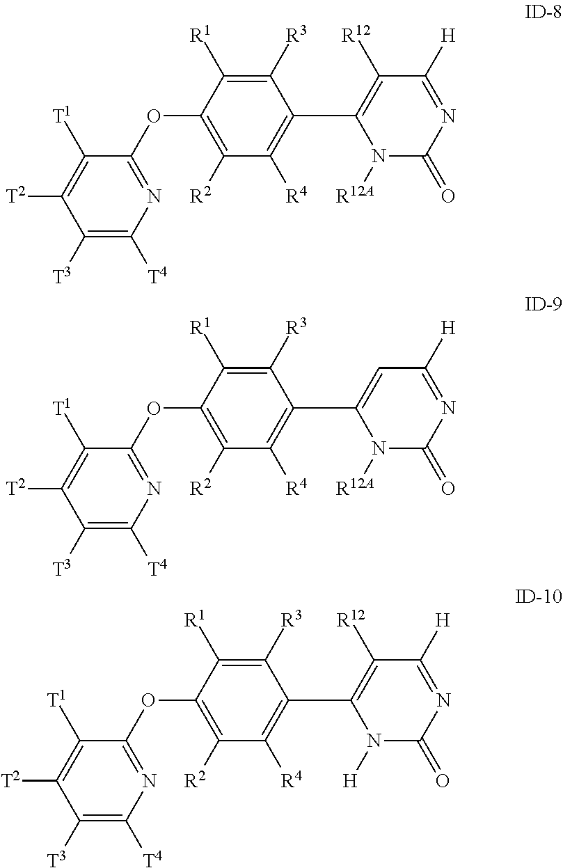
C1([T3])=C([T4])N=C(OC2=C([R2])C([R4])=C(C3=C([R12])C([H])=NC(=O)N3[R12A])C([R3])=C2[R1])C([T1])=C1[T2].C1([T3])=C([T4])N=C(OC2=C([R2])C([R4])=C(C3=C([R12])C([H])=NC(=O)N3[H])C([R3])=C2[R1])C([T1])=C1[T2].C1([T3])=C([T4])N=C(OC2=C([R2])C([R4])=C(C3=CC([H])=NC(=O)N3[R12A])C([R3])=C2[R1])C([T1])=C1[T2]
